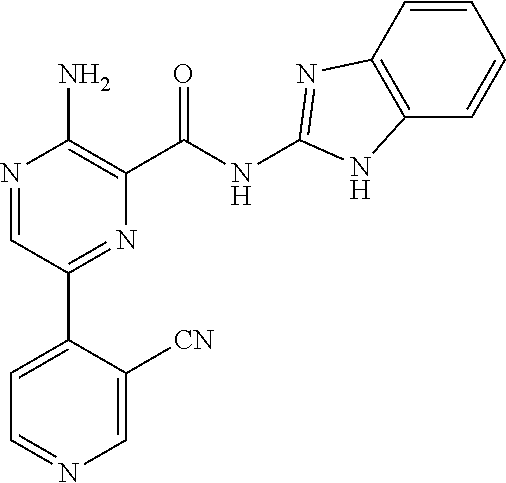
C1=C([CN])C(C2=NC(C(NC3=NC4=C(C=CC=C4)N3)=O)=C(N)N=C2)=CC=N1
